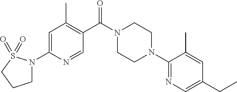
C1=C(N2CCCS2(=O)=O)N=CC(C(N2CCN(C3=NC=C(CC)C=C3C)CC2)=O)=C1C
